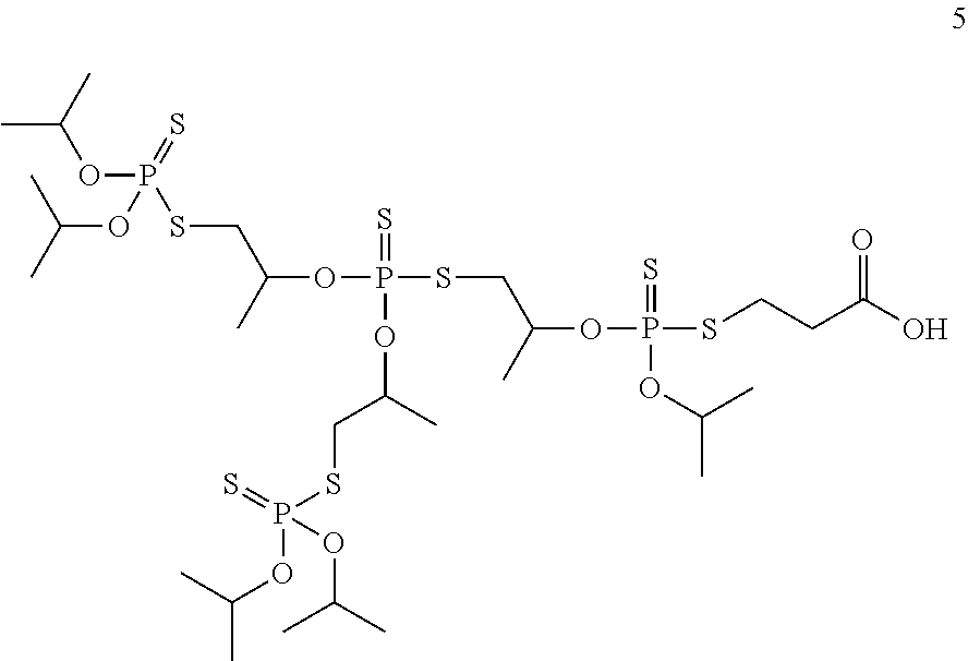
CC(OP(SCC(OP(SCC(OP(SCCC(O)=O)(=S)OC(C)C)C)(=S)OC(CSP(=S)(OC(C)C)OC(C)C)C)C)(OC(C)C)=S)C
